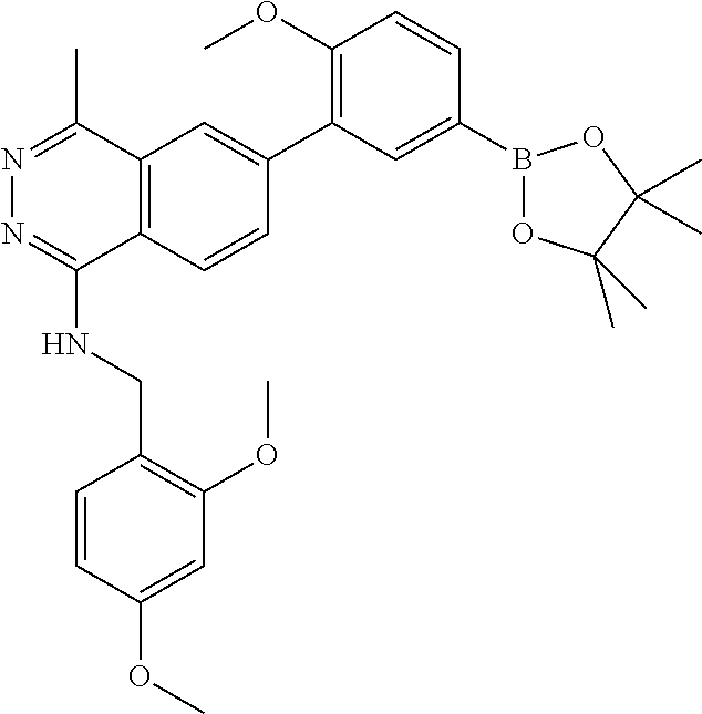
N1=C(C)C2=C(C(NCC3=C(OC)C=C(OC)C=C3)=N1)C=CC(C1=C(OC)C=CC(B3OC(C)(C)C(C)(C)O3)=C1)=C2
